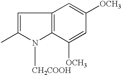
C1=C(C)N([CH2COOH])C2=C1C=C([OCH3])C=C2[OCH3]
